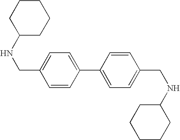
C1=CC(C2=CC=C(CNC3CCCCC3)C=C2)=CC=C1CNC1CCCCC1
